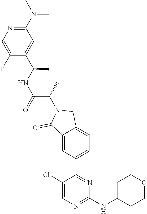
C1(Cl)=CN=C(NC2CCOCC2)N=C1C1=CC=C2C(=C1)C(=O)N(C(C)C(=O)NC(C)C1=CC(N(C)C)=NC=C1F)C2
